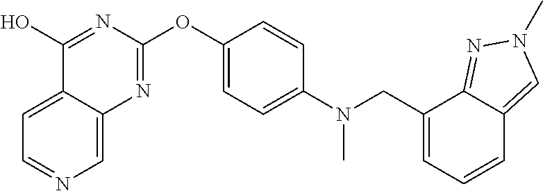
C1=C2C(=CN=C1)N=C(OC1=CC=C(N(CC3=CC=CC4=CN(C)N=C34)C)C=C1)N=C2O
